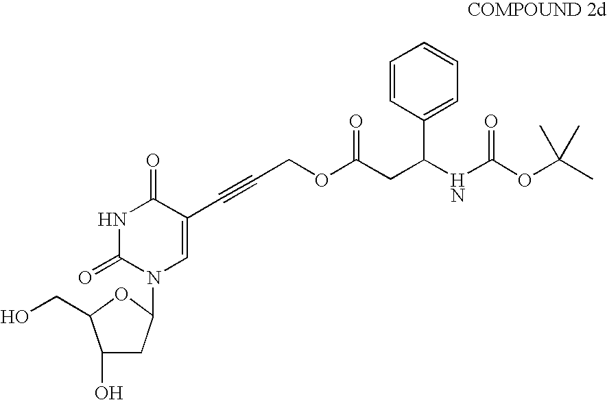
C1(O)CC(N2C=C(C#CCOC(CC(NC(OC(C)(C)C)=O)C3=CC=CC=C3)=O)C(=O)NC2=O)OC1CO
